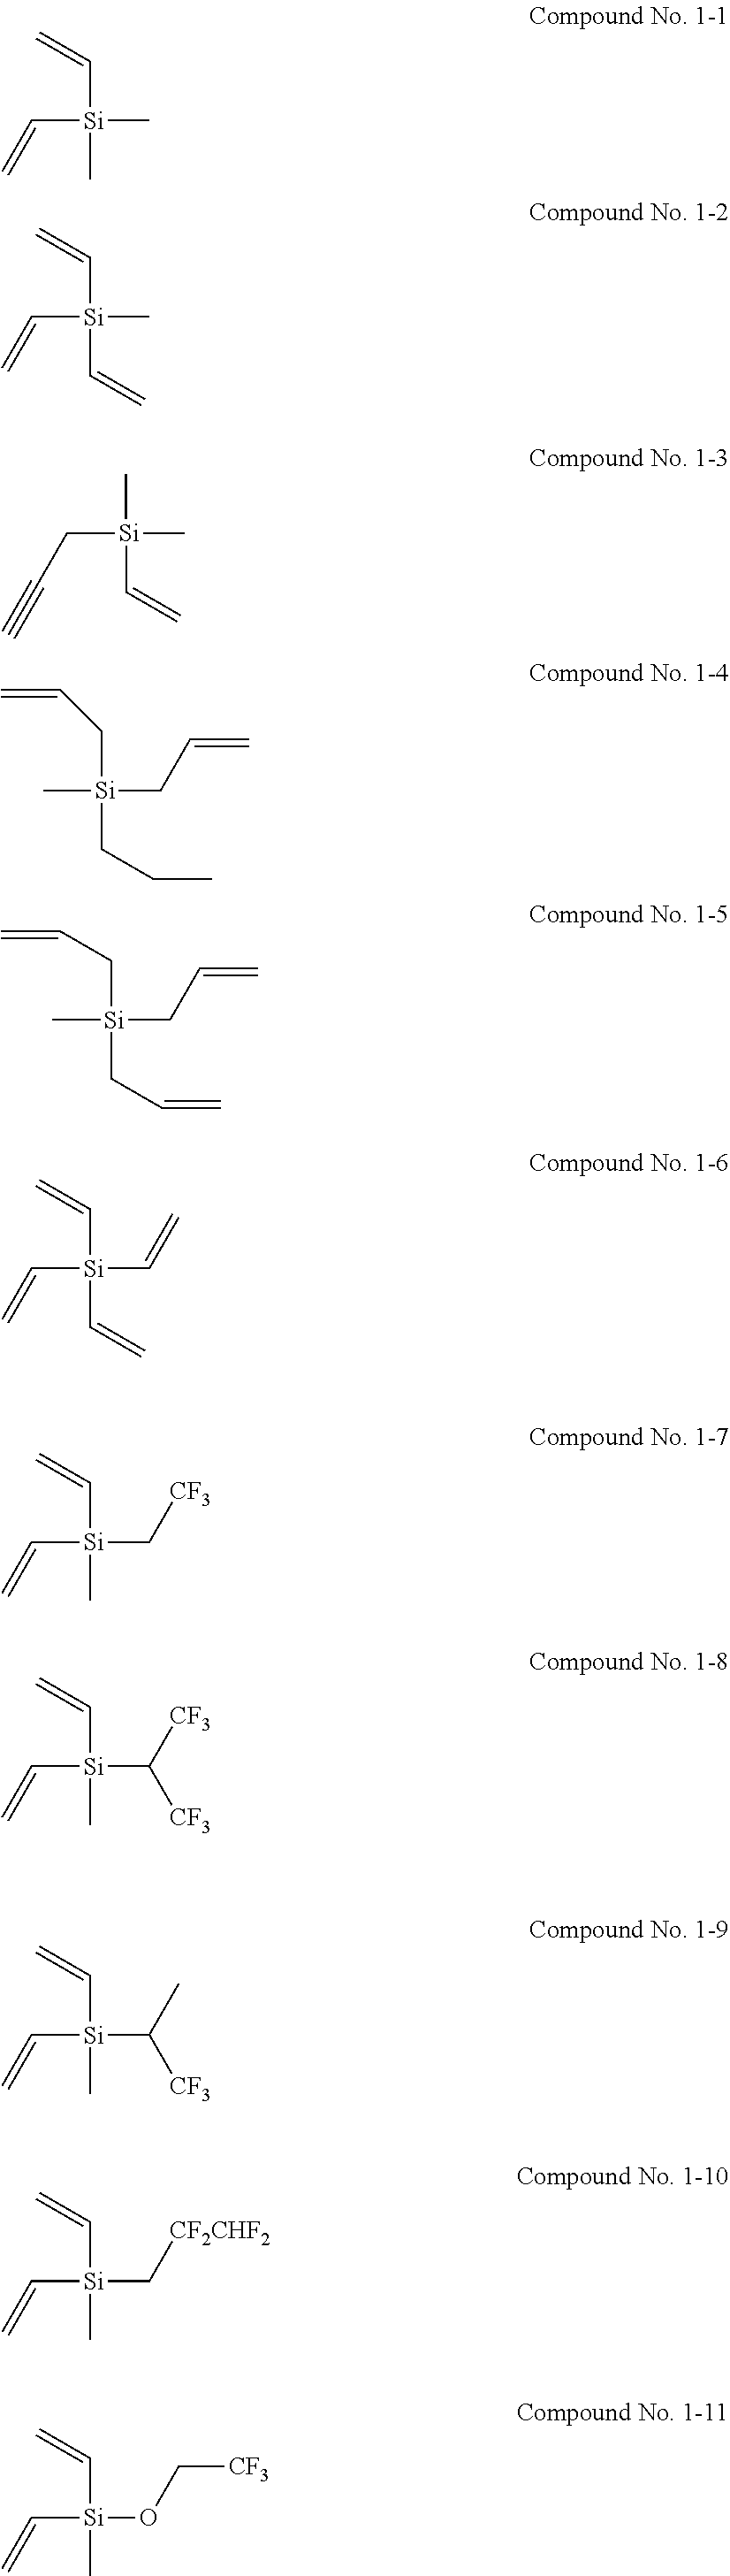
C([Si](C)(C)C=C)=C.C([Si](C=C)(C)C=C)=C.C[Si](C=C)(C)CC#C.C([Si](CCC)(CC=C)C)C=C.C([Si](C=C)(C=C)C=C)=C.C([Si](C)(C[CF3])C=C)=C.C([Si](C)(C([CF3])[CF3])C=C)=C.C([Si](C)(C(C)[CF3])C=C)=C.C([Si](C)(C[CF2CHF2])C=C)=C.C([Si](C)(C=C)OC[CF3])=C.C([Si](CC=C)(CC=C)C)C=C
